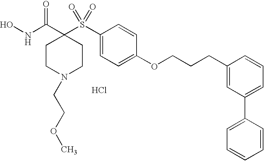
ONC(=O)C1(S(C2=CC=C(OCCCC3=CC(C4=CC=CC=C4)=CC=C3)C=C2)(=O)=O)CCN(CCOC)CC1.Cl
